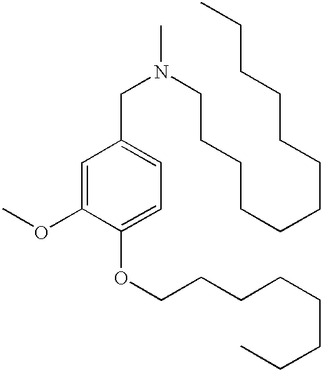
N(CC1=CC=C(OCCCCCCCC)C(OC)=C1)(C)CCCCCCCCCCCC
